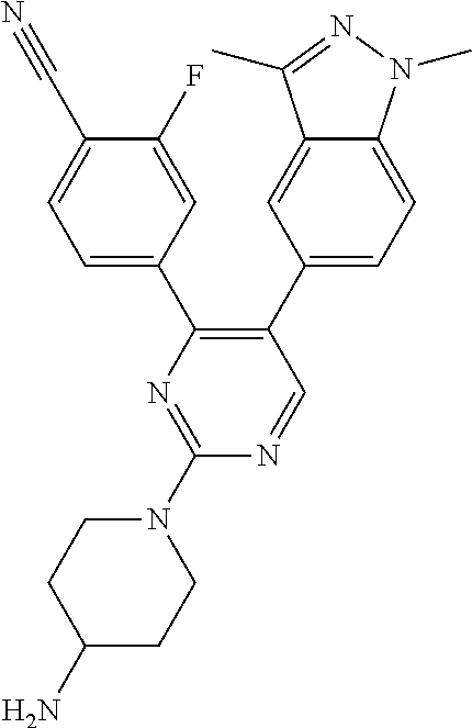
N1=C(N2CCC(N)CC2)N=CC(C2=CC=C3C(=C2)C(C)=NN3C)=C1C1=CC=C(C#N)C(F)=C1
